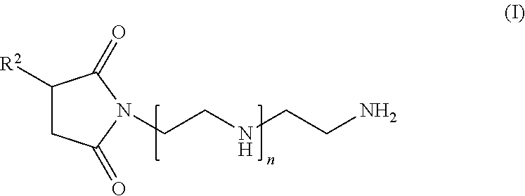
C1([R2])CC(=O)N(CCNCCN)C1=O
